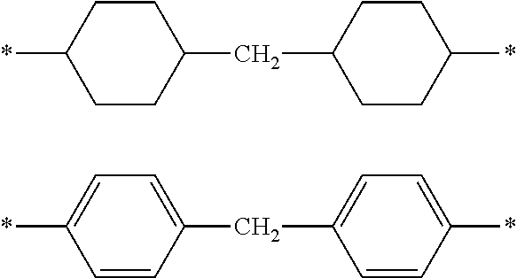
C1=CC(*)=CC=C1CC1=CC=C(*)C=C1.C1(*)CCC(CC2CCC(*)CC2)CC1
